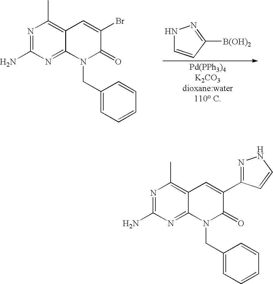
N1=C(N)N=C2C(=C1C)C=C(Br)C(=O)N2CC1=CC=CC=C1.N1C=CC([B(OH)2])=N1.N1=C(N)N=C2C(=C1C)C=C(C1=NNC=C1)C(=O)N2CC1=CC=CC=C1
